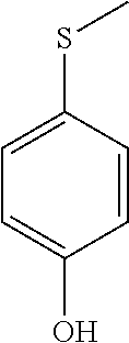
C1=C(SC)C=CC(O)=C1
